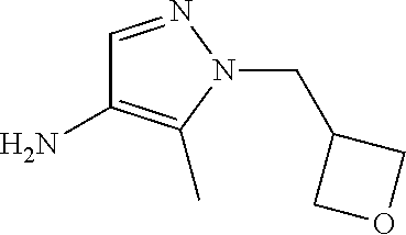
C1=NN(CC2COC2)C(C)=C1N
